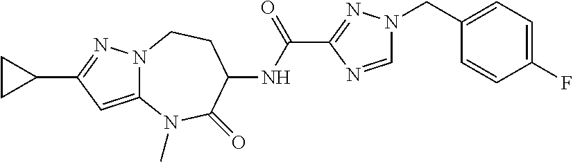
N12C(=CC(C3CC3)=N1)N(C)C(=O)C(NC(C1=NN(CC3=CC=C(F)C=C3)C=N1)=O)CC2
